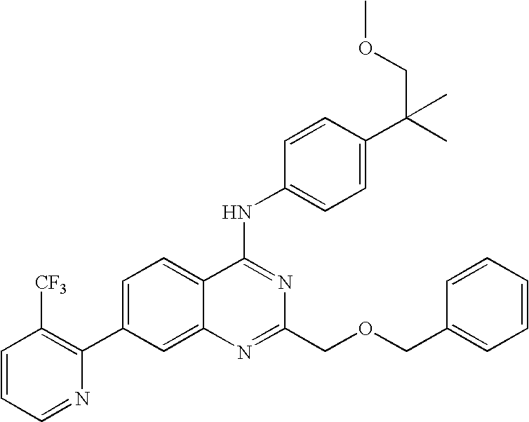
C1=CC=NC(C2=CC=C3C(=C2)N=C(COCC2=CC=CC=C2)N=C3NC2=CC=C(C(C)(C)COC)C=C2)=C1[CF3]
